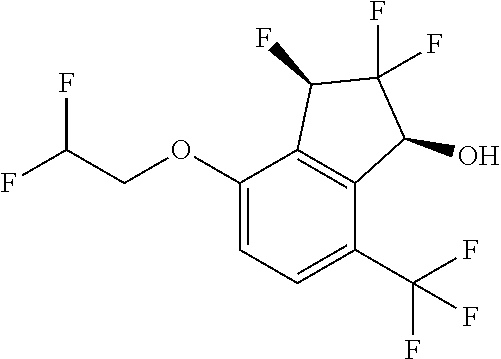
FC(COC1=CC=C(C(F)(F)F)C2=C1C(F)C(F)(F)C2O)F
